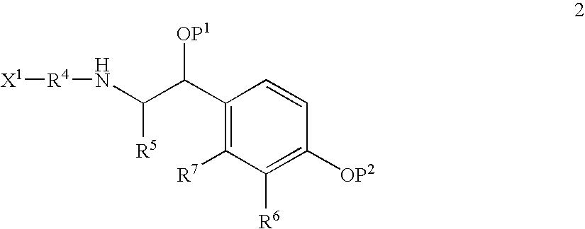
[X1][R4]NC(C(C1=C([R7])C([R6])=C([OP2])C=C1)[OP1])[R5]
